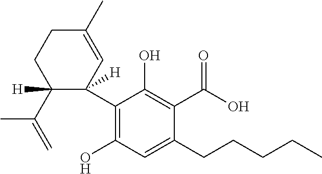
C1(C2([H])C(C(=C)C)([H])CCC(C)=C2)=C(O)C=C(CCCCC)C(C(O)=O)=C1O
